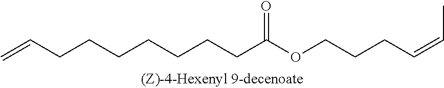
C=CCCCCCCCC(OCCCC=CC)=O
